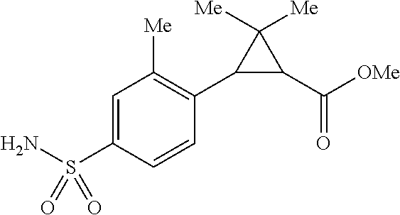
C1=C(S(N)(=O)=O)C=CC(C2C(C(=O)[OMe])C2([Me])[Me])=C1[Me]
